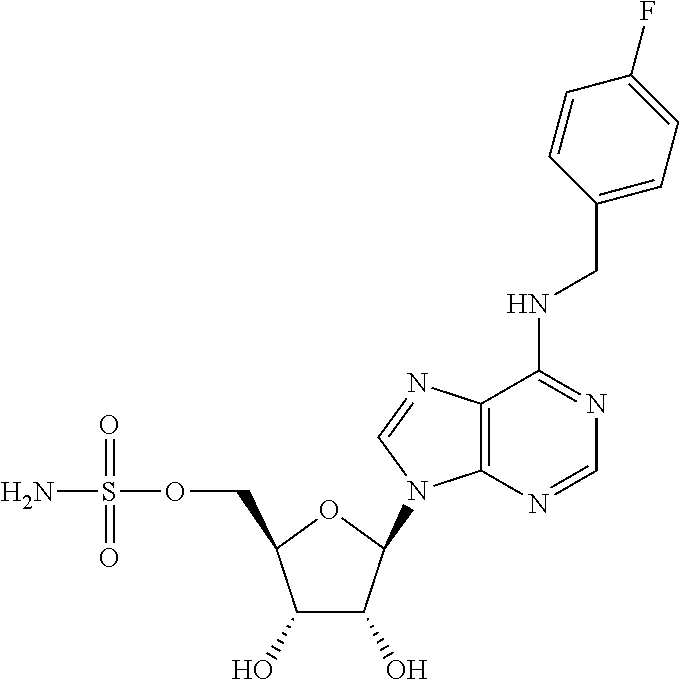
C1(O)C(O)C(N2C3=C(C(NCC4=CC=C(F)C=C4)=NC=N3)N=C2)OC1COS(N)(=O)=O
